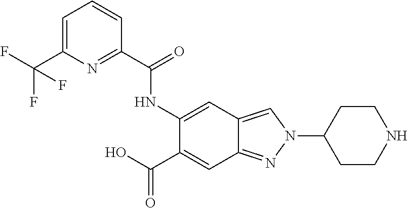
C1(C(=O)NC2=CC3=CN(C4CCNCC4)N=C3C=C2C(=O)O)=NC(C(F)(F)F)=CC=C1
